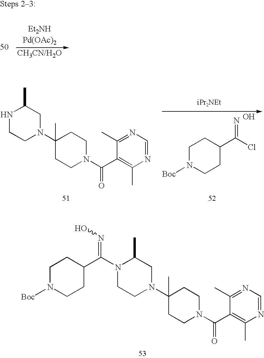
N1CCN(C2(C)CCN(C(C3=C(C)N=CN=C3C)=O)CC2)CC1C.O.C1N([Boc])CCC(C(Cl)=N)C1.C1C(C)(N2CC(C)N(C(C3CCN([Boc])CC3)=NO)CC2)CCN(C(C2=C(C)N=CN=C2C)=O)C1
